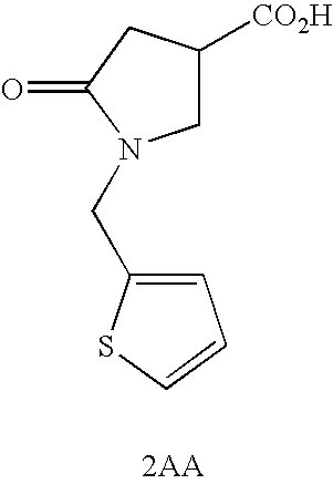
C1([CO2H])CN(CC2=CC=CS2)C(=O)C1.[2AA]
